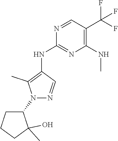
C1C(C)(O)C(N2N=CC(NC3=NC(NC)=C(C(F)(F)F)C=N3)=C2C)CC1
